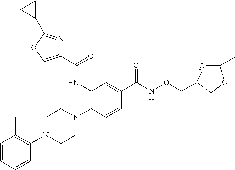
C1=CC=CC(N2CCN(C3=C(NC(C4=COC(C5CC5)=N4)=O)C=C(C(NOCC4OC(C)(C)OC4)=O)C=C3)CC2)=C1C
